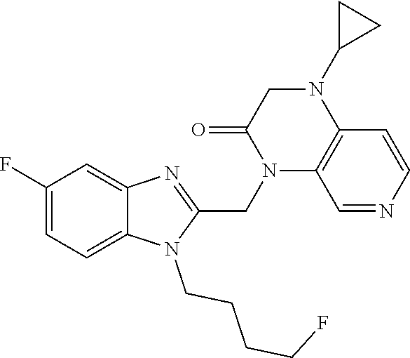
C1(F)=CC=C2C(=C1)N=C(CN1C3=C(N(C4CC4)CC1=O)C=CN=C3)N2CCCCF
